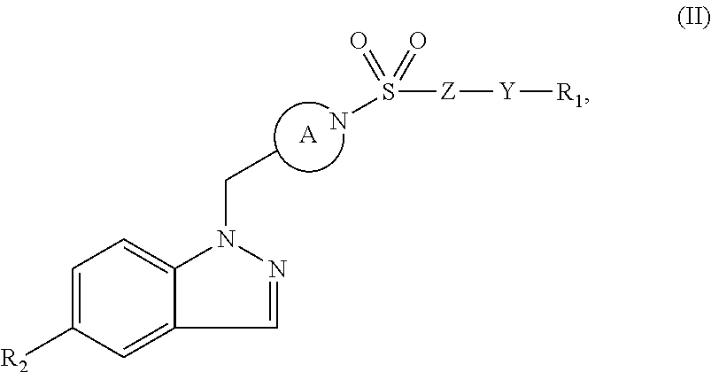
C1=C([R2])C=C2C(=C1)N(CC)N=C2.[A].S([Z][Y][R1])(=O)(=O)N
